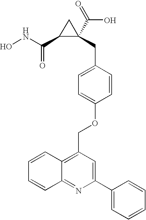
ONC(=O)C1C(CC2=CC=C(OCC3=C4C(=NC(C5=CC=CC=C5)=C3)C=CC=C4)C=C2)(C(O)=O)C1
